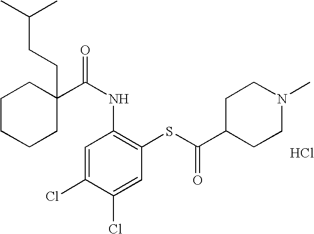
C1CCCC(CCC(C)C)(C(NC2=C(SC(=O)C3CCN(C)CC3)C=C(Cl)C(Cl)=C2)=O)C1.Cl
